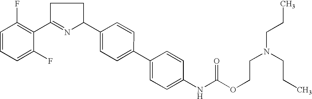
C1=CC=C(F)C(C2=NC(C3=CC=C(C4=CC=C(NC(OCCN(CCC)CCC)=O)C=C4)C=C3)CC2)=C1F
